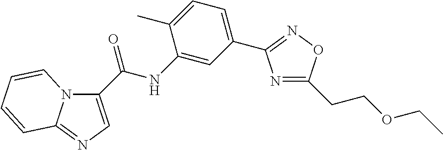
C1(C(=O)NC2=CC(C3=NOC(CCOCC)=N3)=CC=C2C)=CN=C2N1C=CC=C2
